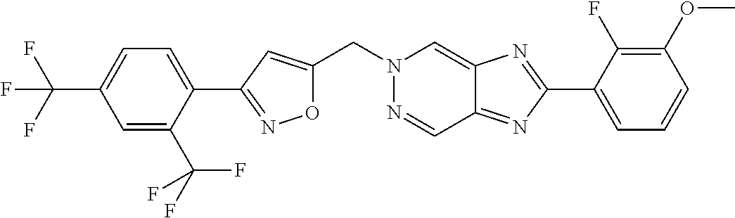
O1C(CN2N=CC3=NC(C4=CC=CC(OC)=C4F)=NC3=C2)=CC(C2=CC=C(C(F)(F)F)C=C2C(F)(F)F)=N1
